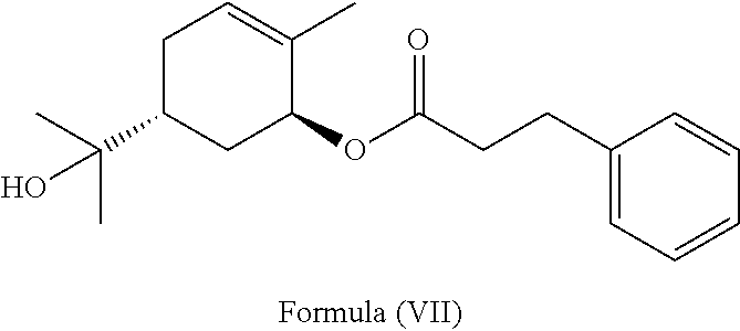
C1C(C(C)(C)O)CC(OC(=O)CCC2=CC=CC=C2)C(C)=C1
